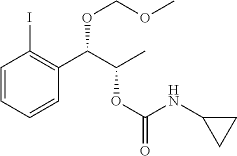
C1=CC=CC(C(C(C)OC(=O)NC2CC2)OCOC)=C1I
